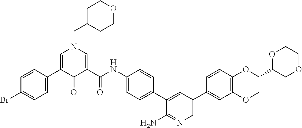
C1=C(C2=CC=C(Br)C=C2)C(=O)C(C(NC2=CC=C(C3=CC(C4=CC(OC)=C(OCC5COCCO5)C=C4)=CN=C3N)C=C2)=O)=CN1CC1CCOCC1
